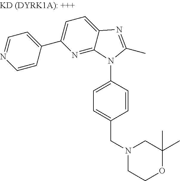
C1=NC=CC(C2=CC=C3C(=N2)N(C2=CC=C(CN4CC(C)(C)OCC4)C=C2)C(C)=N3)=C1
